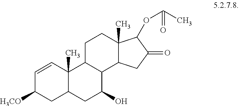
C1=CC2(C)C(CC1[H3CO])CC(O)C1C2CCC2(C)C1CC(=O)C2OC(C)=O
